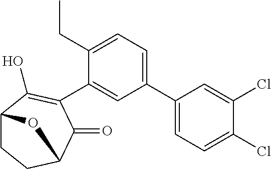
C1(C2=CC=C(CC)C(C3=C(O)C4CCC(C3=O)O4)=C2)=CC=C(Cl)C(Cl)=C1
